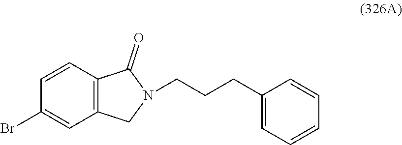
C12=C(C=CC(Br)=C1)C(=O)N(CCCC1=CC=CC=C1)C2
